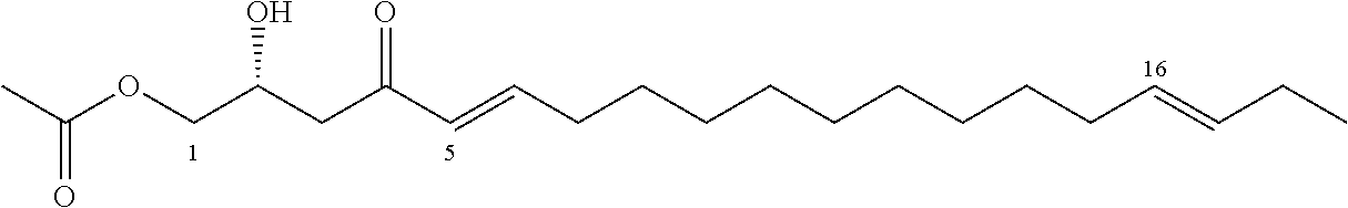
C(OCC(CC(C=CCCCCCCCCCC=CCC)=O)O)(C)=O
